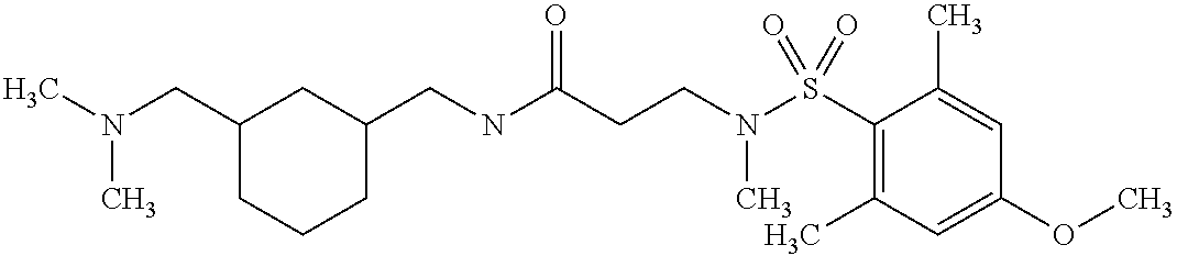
C1(CNC(CCN(S(C2=C(C)C=C(OC)C=C2C)(=O)=O)C)=O)CC(CN(C)C)CCC1
